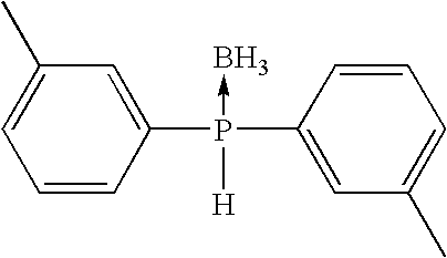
C1=CC(P(C2=CC(C)=CC=C2)(->B)[H])=CC(C)=C1
